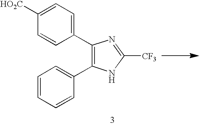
C1=CC=CC(C2=C(C3=CC=C([HO2C])C=C3)N=C([CF3])N2)=C1
